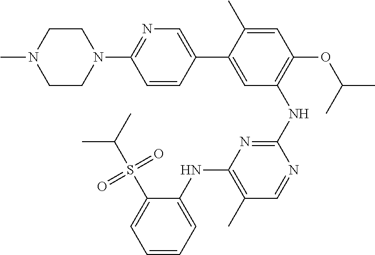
C1=CC(C2=CC(NC3=NC(NC4=CC=CC=C4S(C(C)C)(=O)=O)=C(C)C=N3)=C(OC(C)C)C=C2C)=CN=C1N1CCN(C)CC1
